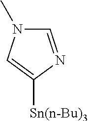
C1=NC([Sn(n-Bu)3])=CN1C
